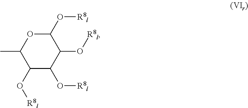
C1(O[R8l])C(O[R8l])C(O[R8l])C(O[R8l])OC1C
